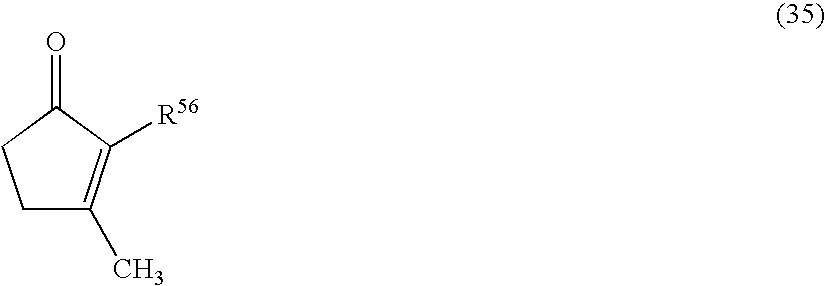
C1C(C)=C([R56])C(=O)C1
